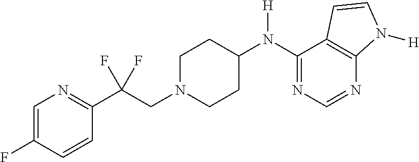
C1(N(C2CCN(CC(C3=NC=C(F)C=C3)(F)F)CC2)[H])=NC=NC2=C1C=CN2[H]
